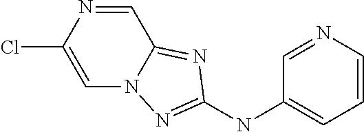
C1=NC(Cl)=CN2C1=NC(NC1=CC=CN=C1)=N2
